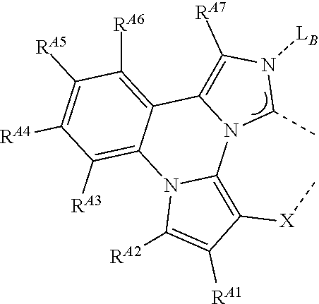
C1([RA5])=C([RA4])C([RA3])=C2C(=C1[RA6])C1=C([RA7])N([LB])C(C)N1C1=C([X]C)C([RA1])=C([RA2])N21
